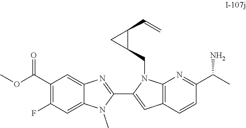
O(C)C(C1=C(F)C=C2C(=C1)N=C(C1=CC3=C(N=C(C(C)N)C=C3)N1CC1C(C=C)C1)N2C)=O
